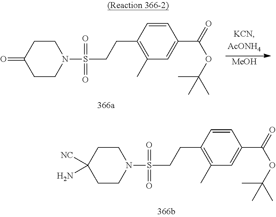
O=C1CCN(S(CCC2=C(C)C=C(C(=O)OC(C)(C)C)C=C2)(=O)=O)CC1.[MeOH].C1([NC])(N)CCN(S(CCC2=C(C)C=C(C(=O)OC(C)(C)C)C=C2)(=O)=O)CC1
